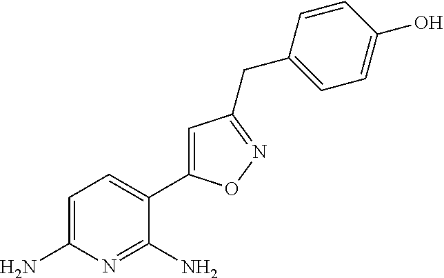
C1=C(N)N=C(N)C(C2=CC(CC3=CC=C(O)C=C3)=NO2)=C1
